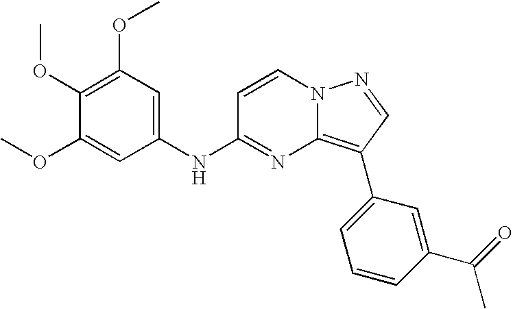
C1(OC)=C(OC)C=C(NC2=NC3=C(C4=CC=CC(C(C)=O)=C4)C=NN3C=C2)C=C1OC
